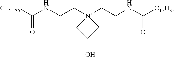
[C17H35]C(NCC[N+]1(CCNC([C17H35])=O)CC(O)C1)=O
